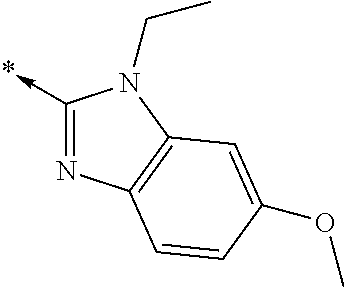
C1(->*)=NC2=C(N1CC)C=C(OC)C=C2
